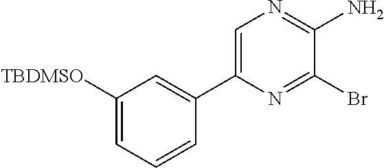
C1([TBDMSO])=CC=CC(C2=CN=C(N)C(Br)=N2)=C1
